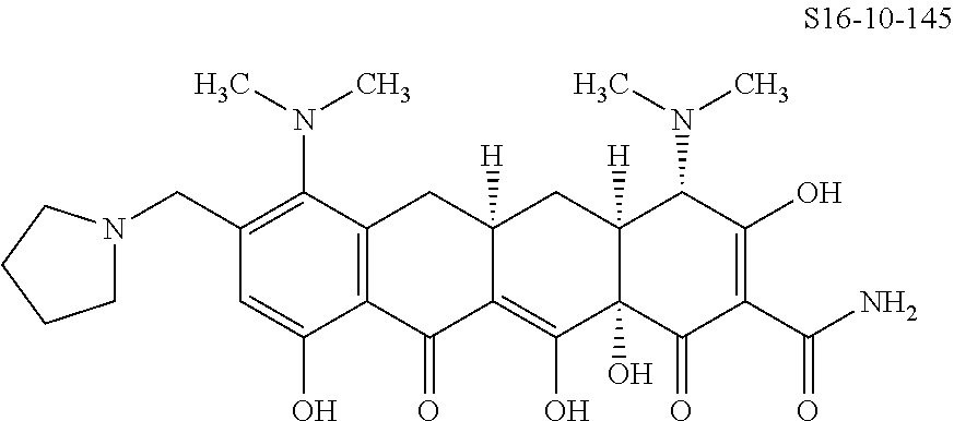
C1(CN2CCCC2)=C(N(C)C)C2=C(C(O)=C1)C(=O)C1=C(O)C3(O)C([H])(CC1([H])C2)C(N(C)C)C(O)=C(C(N)=O)C3=O
